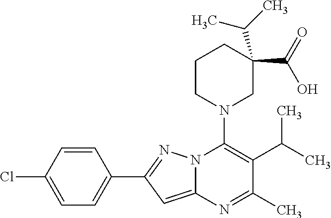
C1=C(Cl)C=CC(C2=NN3C(=C2)N=C(C)C(C(C)C)=C3N2CC(C(O)=O)(C(C)C)CCC2)=C1
